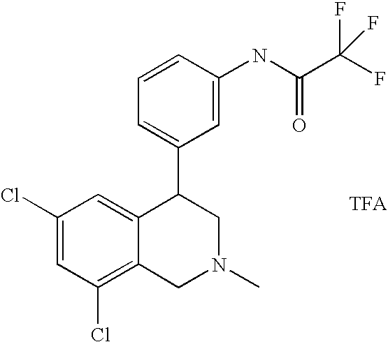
C1(Cl)=C2C(=CC(Cl)=C1)C(C1=CC=CC(NC(C(F)(F)F)=O)=C1)CN(C)C2
